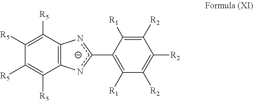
C1([R5])=C([R5])C2=C(C([R5])=C1[R5])nc(C1=C([R1])C([R2])=C([R2])C([R2])=C1[R1])n2
